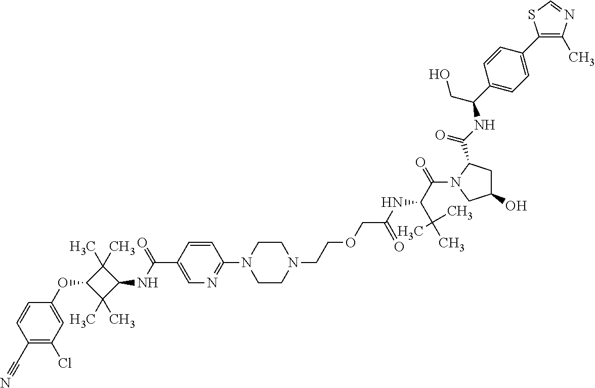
C1(C#N)=C(Cl)C=C(OC2C(C)(C)C(NC(=O)C3=CN=C(N4CCN(CCOCC(=O)NC(C(C)(C)C)C(N5CC(O)CC5C(=O)NC(CO)C5=CC=C(C6=C(C)N=CS6)C=C5)=O)CC4)C=C3)C2(C)C)C=C1
